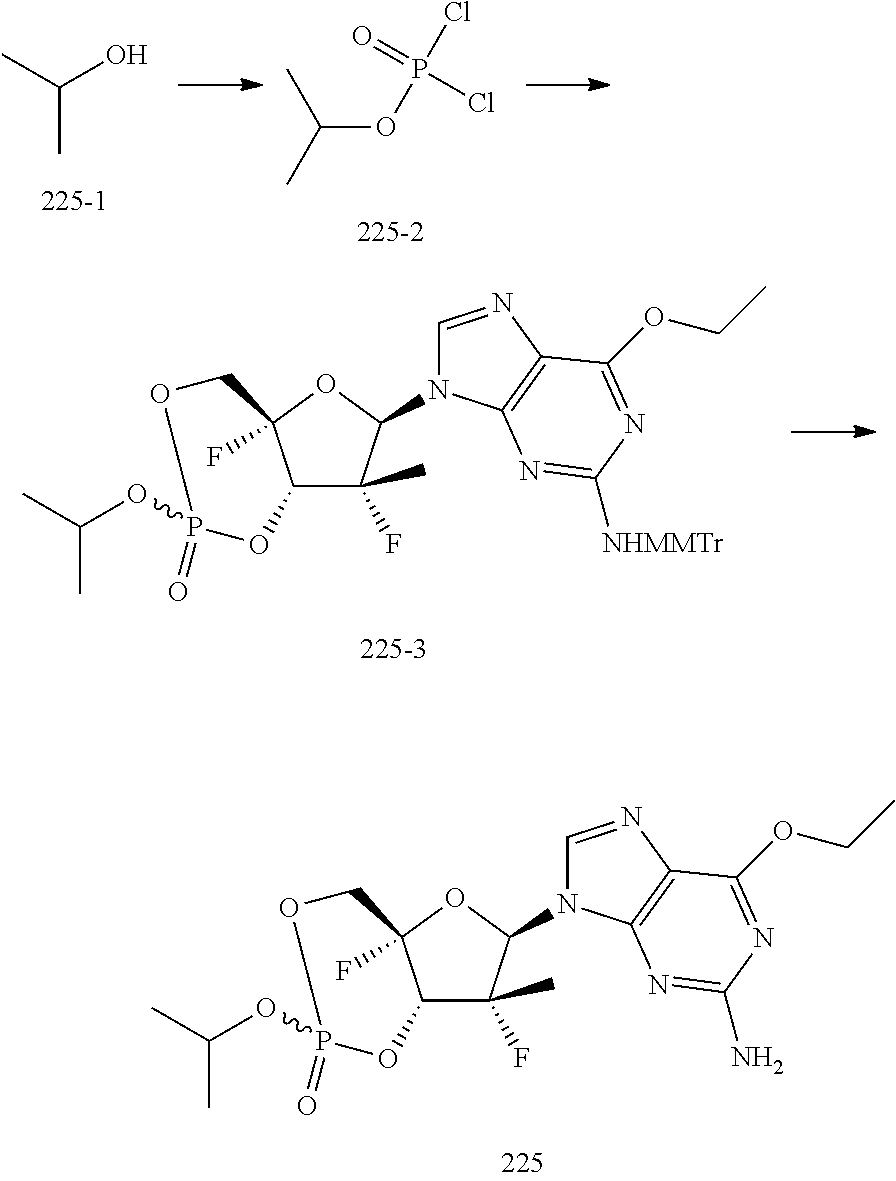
C12C(F)(C)C(N3C=NC4=C3N=C([NHMMTr])N=C4OCC)OC1(F)COP(=O)(OC(C)C)O2.C12C(F)(C)C(N3C=NC4=C3N=C(N)N=C4OCC)OC1(F)COP(=O)(OC(C)C)O2.P(Cl)(=O)(Cl)OC(C)C.CC(O)C
